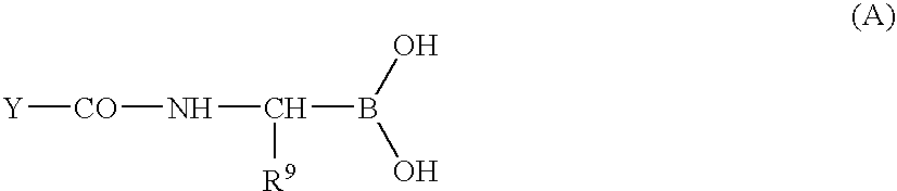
B(C(N[CO][Y])[R9])(O)O
